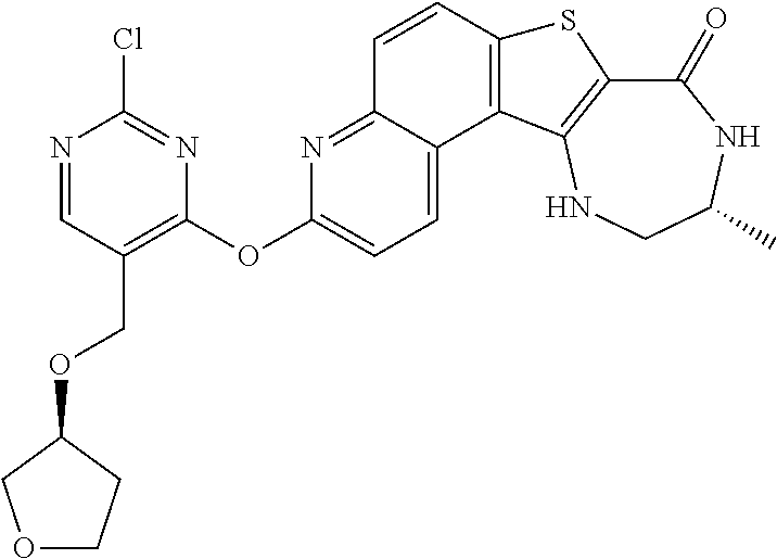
C1(=O)C2=C(NCC(C)N1)C1=C(S2)C=CC2=NC(OC3=C(COC4COCC4)C=NC(Cl)=N3)=CC=C12
